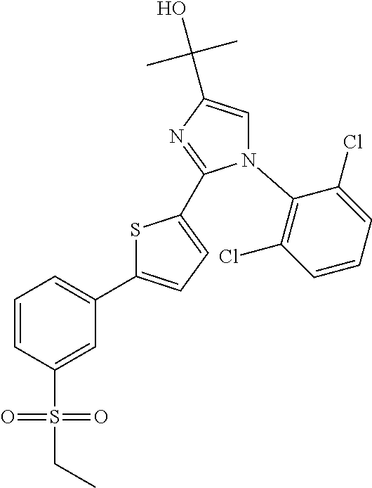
C1=CC(S(=O)(=O)CC)=CC(C2=CC=C(C3=NC(C(C)(C)O)=CN3C3=C(Cl)C=CC=C3Cl)S2)=C1
